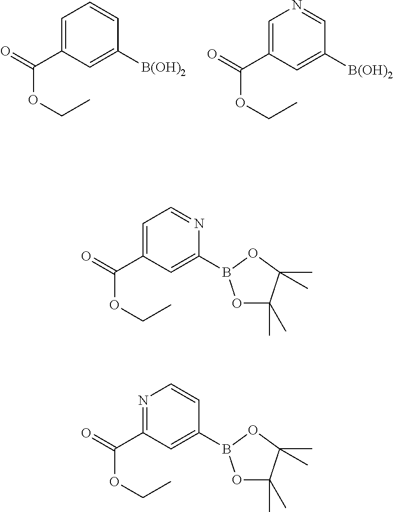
C1=C(C(=O)OCC)C=C([B(OH)2])C=C1.C1=C(C(=O)OCC)C=C([B(OH)2])C=N1.C1=C(C(=O)OCC)C=C(B2OC(C)(C)C(C)(C)O2)N=C1.N1=C(C(=O)OCC)C=C(B2OC(C)(C)C(C)(C)O2)C=C1
